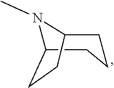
N1(C)C2CCCC1CC2
